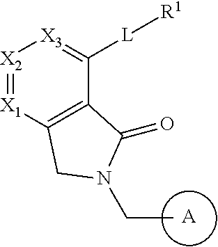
[A].CCN1CC2=C(C([L][R1])=[X3][X2]=[X1]2)C1=O
